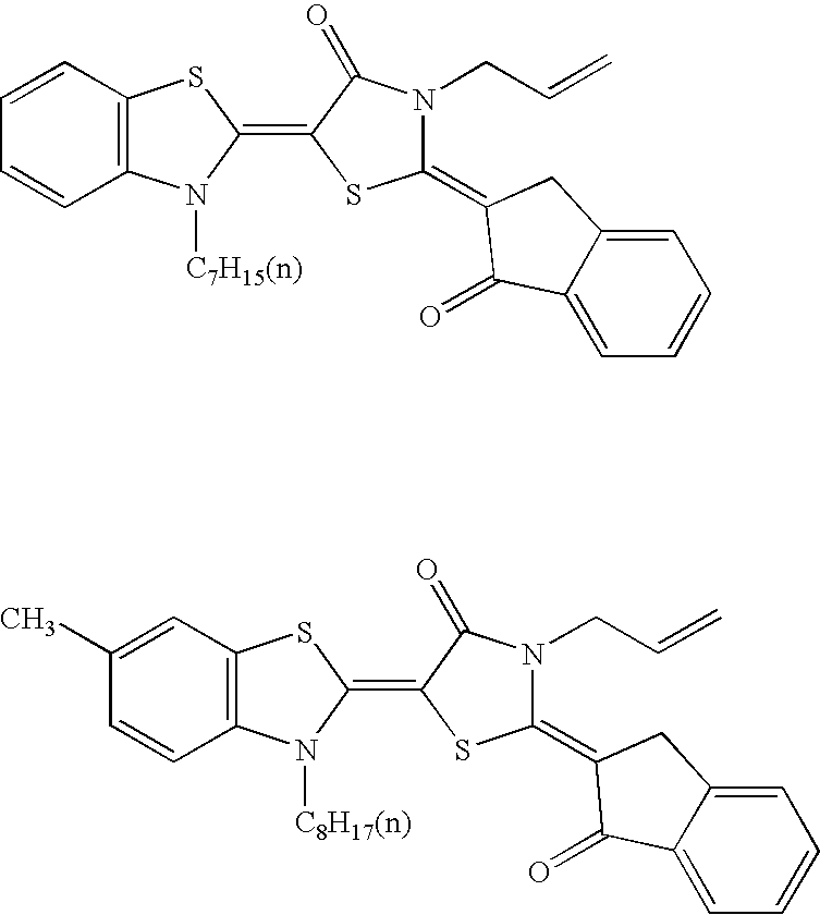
C1=CC2=C(N([C7H15(n)])C(=C3C(=O)N(CC=C)C(=C4C(=O)C5=CC=CC=C5C4)S3)S2)C=C1.C1(C)=CC2=C(N([C8H17(n)])C(=C3C(=O)N(CC=C)C(=C4C(=O)C5=CC=CC=C5C4)S3)S2)C=C1
